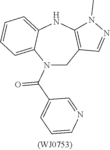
N1(C(=O)C2=CC=CN=C2)CC2=C(NC3=CC=CC=C13)N(C)N=C2
